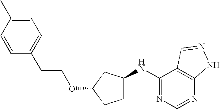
C1=CC(CCOC2CC(NC3=NC=NC4=C3C=NN4)CC2)=CC=C1C
